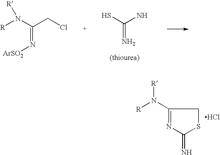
SC(N)=N.[R]N(C(CCl)=N[ArSO2])[R].C1(N([R])[R])=NC(=N)SC1.Cl
